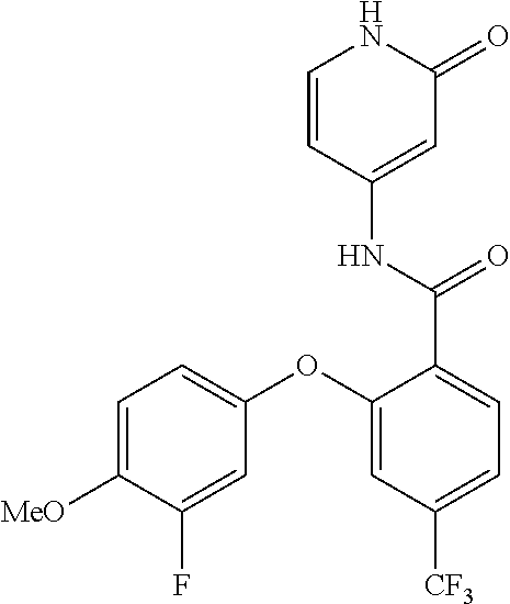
C1=CC(NC(=O)C2=CC=C([CF3])C=C2OC2=CC=C([MeO])C(F)=C2)=CC(=O)N1
